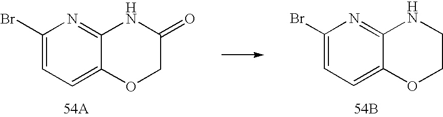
C1(Br)=CC=C2C(=N1)NC(=O)CO2.[54A].C1=C(Br)N=C2C(=C1)OCCN2.[54B]
